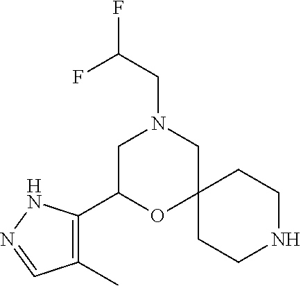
C1(C)=C(C2OC3(CN(CC(F)F)C2)CCNCC3)NN=C1
